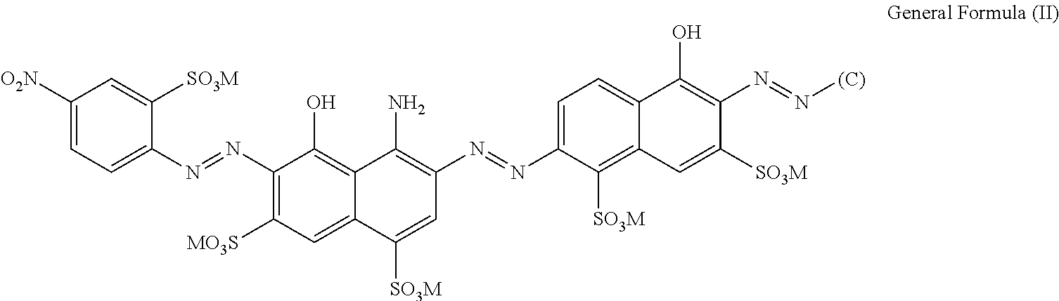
C1([O2N])=CC=C(N=NC2=C([MO3S])C=C3C(=C2O)C(N)=C(N=NC2=CC=C4C(=C2[SO3M])C=C([SO3M])C(N=N[(C)])=C4O)C=C3[SO3M])C([SO3M])=C1
